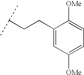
C1(CCC(C)C)=CC([OMe])=CC=C1[OMe]
